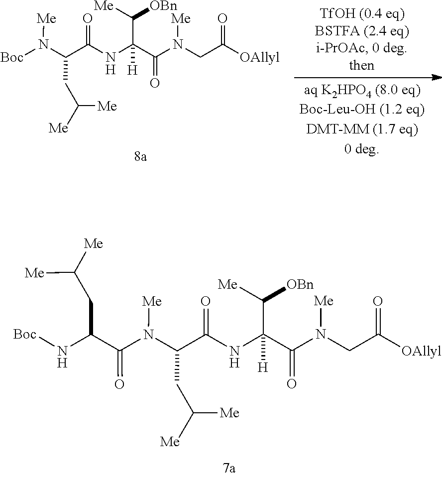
N(C(C(NC(C(N(C(C(N[Boc])CC([Me])[Me])=O)[Me])CC([Me])[Me])=O)(C([Me])[OBn])[H])=O)(CC(=O)[OAllyl])[Me].N(C(C(NC(C(N([Boc])[Me])CC([Me])[Me])=O)(C([Me])[OBn])[H])=O)(CC(=O)[OAllyl])[Me]
